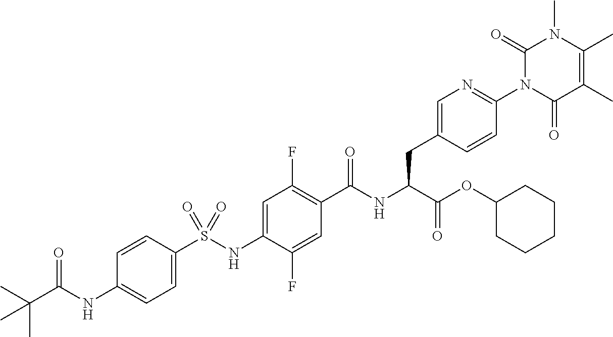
C1=C(S(NC2=CC(F)=C(C(NC(C(=O)OC3CCCCC3)CC3=CN=C(N4C(=O)C(C)=C(C)N(C)C4=O)C=C3)=O)C=C2F)(=O)=O)C=CC(NC(C(C)(C)C)=O)=C1
